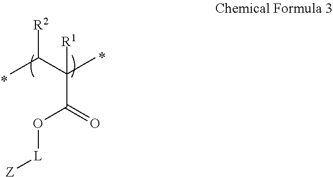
CC(C(C)([R1])C(O[L][Z])=O)[R2]
